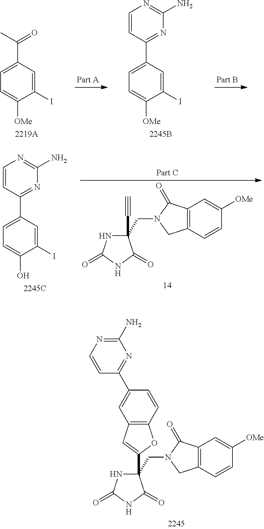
C1(CN2CC3=C(C2=O)C=C([OMe])C=C3)(C2=CC3=C(O2)C=CC(C2=NC(N)=NC=C2)=C3)NC(=O)NC1=O.C1=C(C(C)=O)C=C(I)C([OMe])=C1.C1=C(C2=NC(N)=NC=C2)C=C(I)C([OMe])=C1.C1=C(C2=NC(N)=NC=C2)C=C(I)C(O)=C1.C1(CN2CC3=C(C2=O)C=C([OMe])C=C3)(C#C)NC(=O)NC1=O
